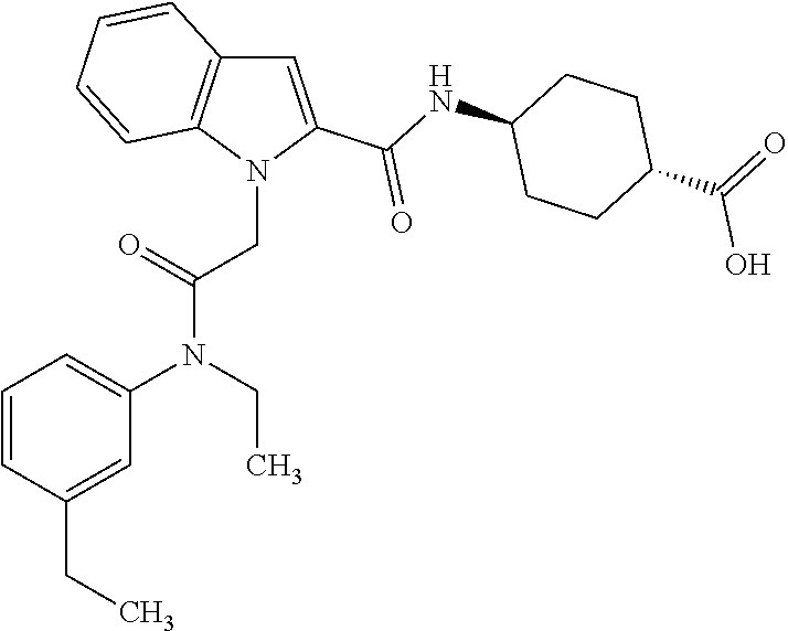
C1(CC)=CC(N(CC)C(=O)CN2C(C(=O)NC3CCC(C(=O)O)CC3)=CC3=C2C=CC=C3)=CC=C1
